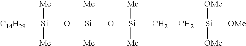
[C14H29][Si](O[Si]([Me])([Me])O[Si](CC[Si]([OMe])([OMe])[OMe])([Me])[Me])([Me])[Me]
